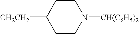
C1CC([CH2CH2])CCN1[CH(C6H5)2]
